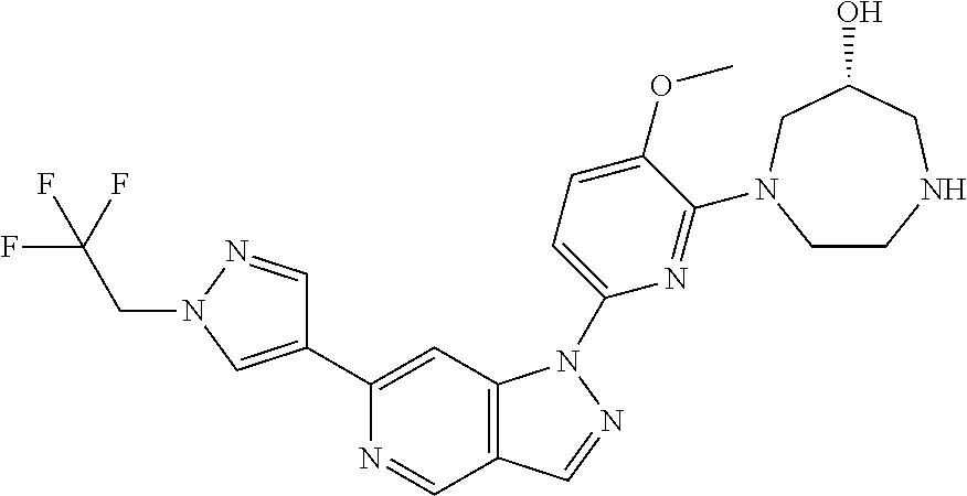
C1(C2=CN(CC(F)(F)F)N=C2)=CC2=C(C=N1)C=NN2C1=CC=C(OC)C(N2CCNCC(O)C2)=N1
